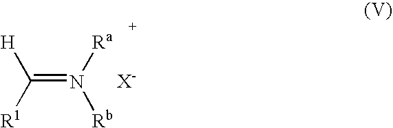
C(=N([Ra])[Rb])([H])[R1]
